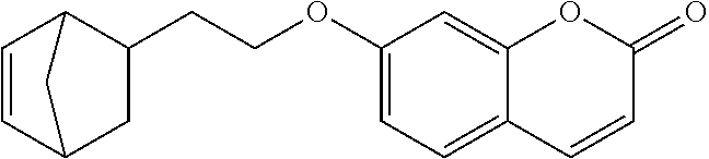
C1=CC2CC(CCOC3=CC=C4C(=C3)OC(=O)C=C4)C1C2
